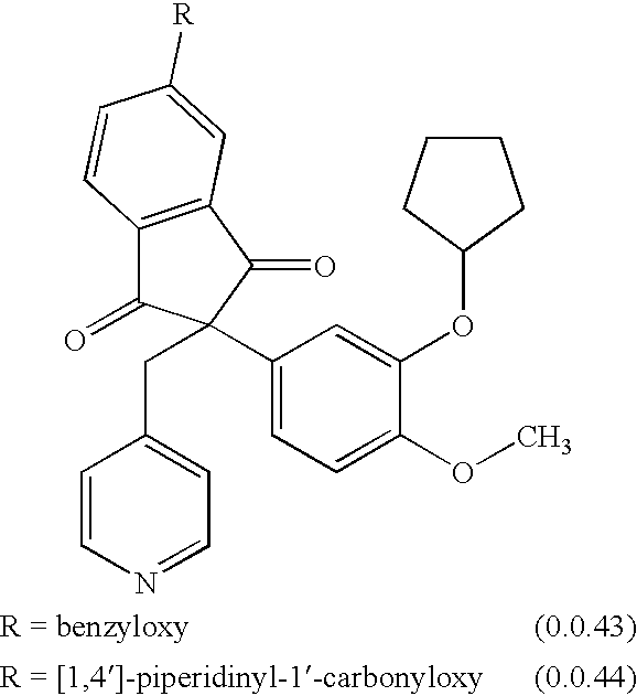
C12=C(C(=O)C(C3=CC=C(OC)C(OC4CCCC4)=C3)(CC3=CC=NC=C3)C1=O)C=C([R])C=C2
